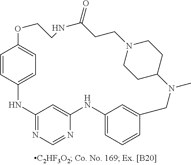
C12=NC=NC(=C1)NC1=CC=CC(=C1)CN(C)C1CCN(CC1)CCC(=O)NCCOC1=CC=C(N2)C=C1
